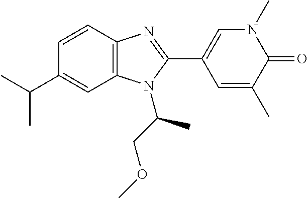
C1=CC2=C(C=C1C(C)C)N(C(COC)C)C(C1=CN(C)C(=O)C(C)=C1)=N2
